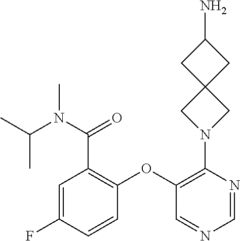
C1=C(F)C=CC(OC2=C(N3CC4(C3)CC(N)C4)N=CN=C2)=C1C(=O)N(C)C(C)C
